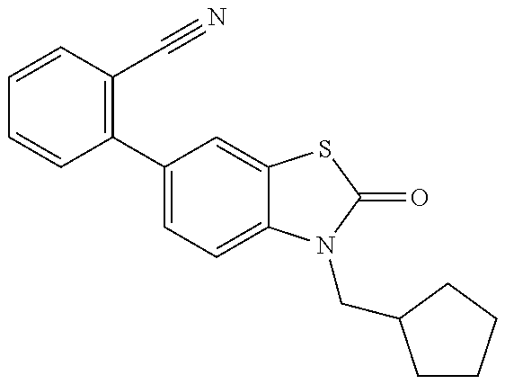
C1=CC(C2=CC=C3C(=C2)SC(=O)N3CC2CCCC2)=C(C#N)C=C1
